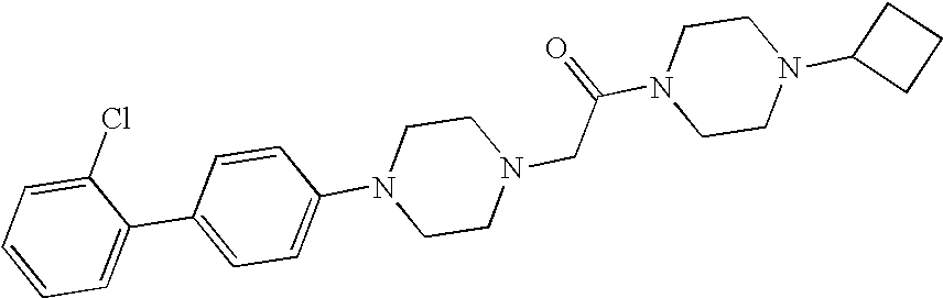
C1=CC(N2CCN(CC(N3CCN(C4CCC4)CC3)=O)CC2)=CC=C1C1=CC=CC=C1Cl
